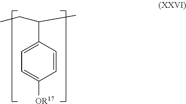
C1(C(CC)C)=CC=C([OR17])C=C1
